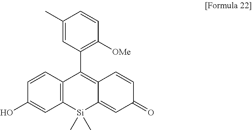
C1=CC2=C(C=C1O)[Si](C)(C)C1=CC(=O)C=CC1=C2C1=C([OMe])C=CC(C)=C1
